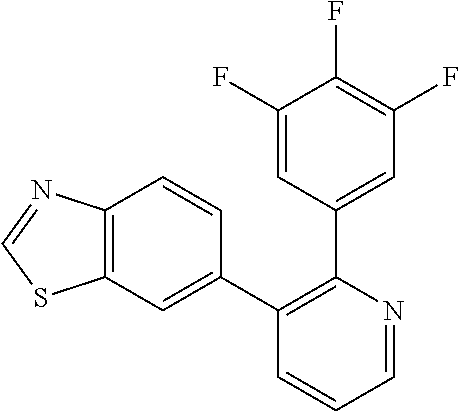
C1=NC(C2=CC(F)=C(F)C(F)=C2)=C(C2=CC3=C(C=C2)N=CS3)C=C1
